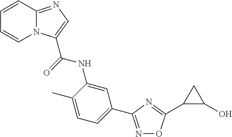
C1=C(C)C(NC(=O)C2=CN=C3N2C=CC=C3)=CC(C2=NOC(C3C(O)C3)=N2)=C1
